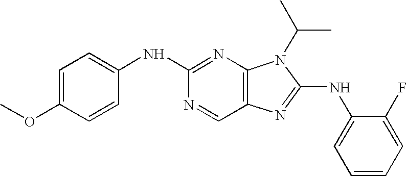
C1=C(OC)C=CC(NC2=NC3=C(C=N2)N=C(NC2=CC=CC=C2F)N3C(C)C)=C1
